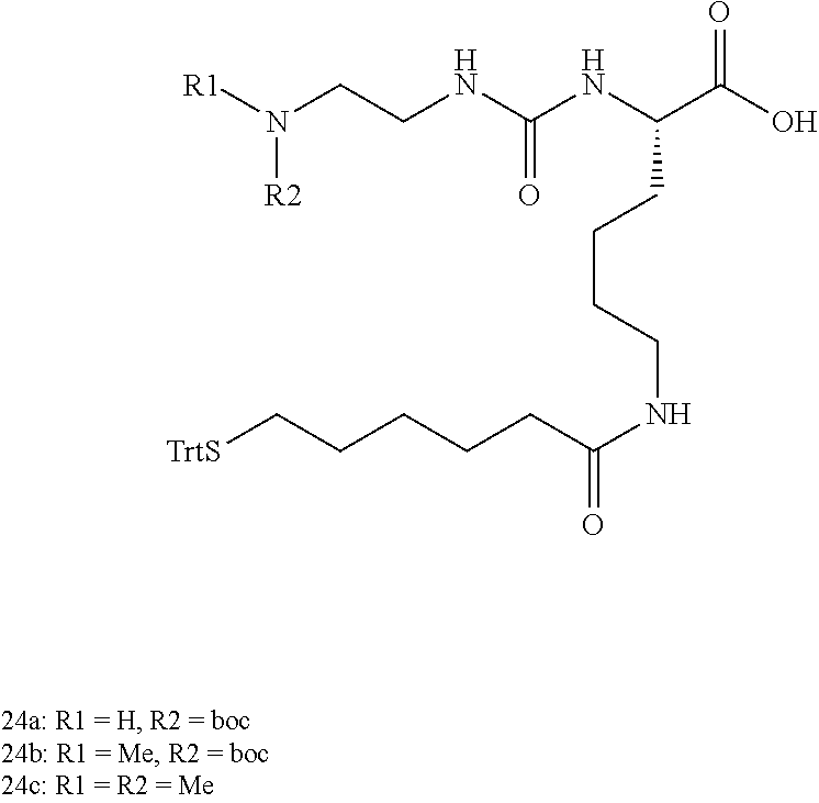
[R1]N([R2])CCNC(=O)NC(CCCCNC(CCCCC[TrtS])=O)C(O)=O
